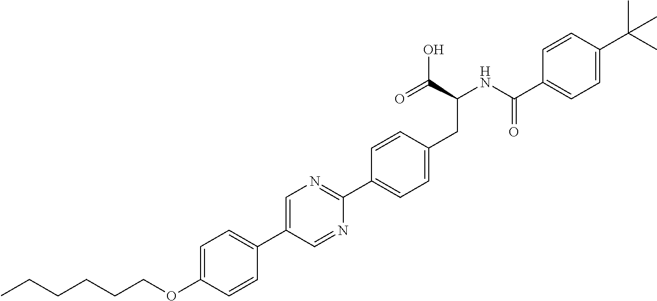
C(OC1=CC=C(C2=CN=C(C3=CC=C(CC(C(O)=O)NC(=O)C4=CC=C(C(C)(C)C)C=C4)C=C3)N=C2)C=C1)CCCCC
